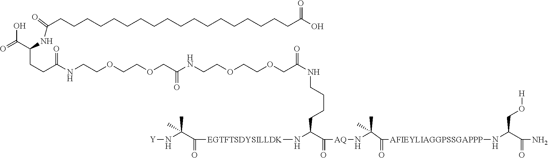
C(CCCCCCCCCCCCCCCCCCC(O)=O)(NC(C(=O)O)CCC(NCCOCCOCC(NCCOCCOCC(NCCCCC(N[EGTFTSDYSILLDK]C(C(N[Y])(C)C)=O)C(=O)[AQ]NC(C(=O)[AFIEYLIAGGPSSGAPPP]NC(C(=O)N)CO[H])(C)C)=O)=O)=O)=O
